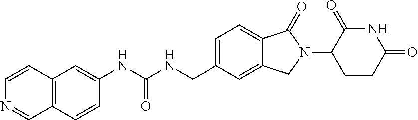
C12=C(C=CC(NC(NCC3=CC=C4C(=C3)CN(C3CCC(=O)NC3=O)C4=O)=O)=C1)C=NC=C2
